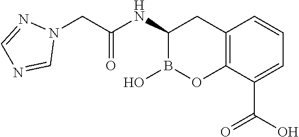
C12=C(C(C(O)=O)=CC=C1)OB(O)C(NC(=O)CN1N=CN=C1)C2
